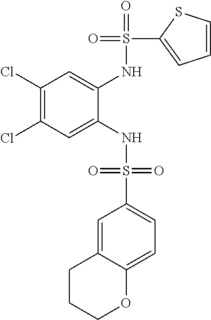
C1(Cl)=C(Cl)C=C(NS(=O)(=O)C2=CC=C3C(=C2)CCCO3)C(NS(=O)(C2=CC=CS2)=O)=C1
